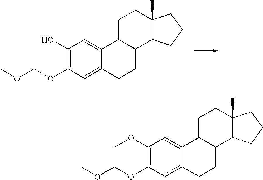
C12C(CCC3=CC(OCOC)=C(OC)C=C13)C1C(C)(CC2)CCC1.C12C(CCC3=CC(OCOC)=C(O)C=C13)C1C(C)(CC2)CCC1
